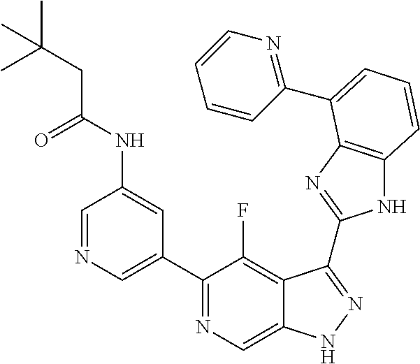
C1=NC=C(C2=NC=C3C(=C2F)C(C2=NC4=C(N2)C=CC=C4C2=NC=CC=C2)=NN3)C=C1NC(CC(C)(C)C)=O
